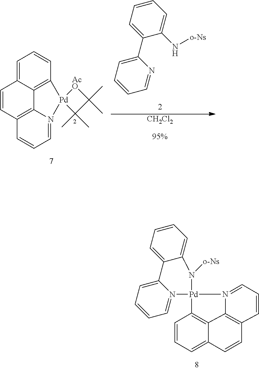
N12=CC=CC3=C1C1=C([Pd]24N2=CC=CC=C2C2=CC=CC=C2N4[o-Ns])C=CC=C1C=C3.C1=C2C3=C(C=C1)[Pd]1(N4=CC=CC(=C34)C=C2)C(C)(C)C(C)(C)[AcO]1.C1=CC=C(C2=CC=CC=N2)C(N[o-Ns])=C1.[CH2Cl2]
